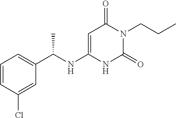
C1=CC(Cl)=CC(C(NC2=CC(=O)N(CCC)C(=O)N2)C)=C1
